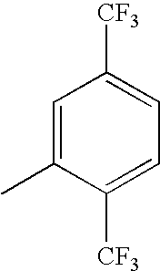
C1=C(C)C([CF3])=CC=C1[CF3]
